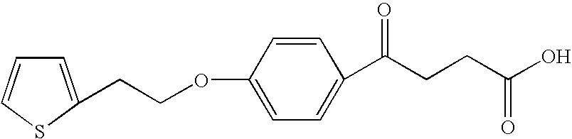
O(C1=CC=C(C(CCC(=O)O)=O)C=C1)CCC1=CC=CS1
